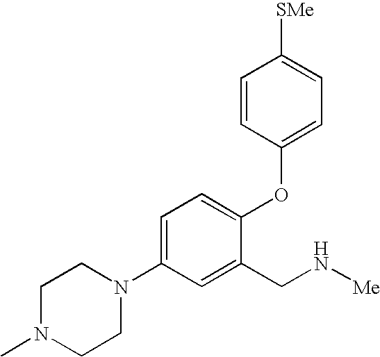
C1=C(N2CCN(C)CC2)C=C(CN[Me])C(OC2=CC=C([SMe])C=C2)=C1
